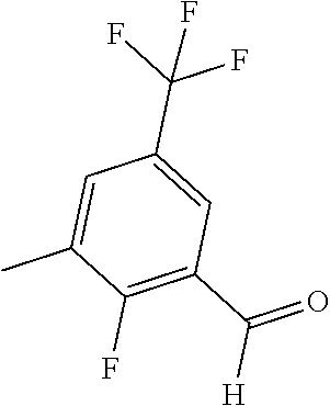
C1(F)=C(C(=O)[H])C=C(C(F)(F)F)C=C1C
